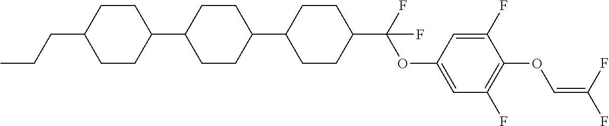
C1CC(C2CCC(C3CCC(C(F)(OC4=CC(F)=C(OC=C(F)F)C(F)=C4)F)CC3)CC2)CCC1CCC
